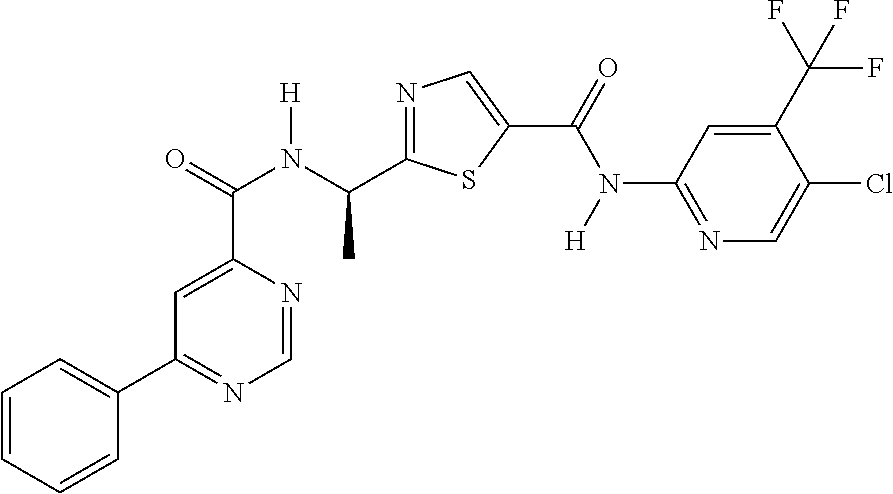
N1=C(C(N(C(C2=CC(C3=CC=CC=C3)=NC=N2)=O)[H])C)SC(C(=O)N(C2=NC=C(Cl)C(C(F)(F)F)=C2)[H])=C1
